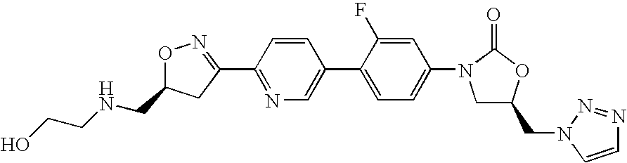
O1N=C(C2=NC=C(C3=CC=C(N4CC(CN5C=CN=N5)OC4=O)C=C3F)C=C2)CC1CNCCO
